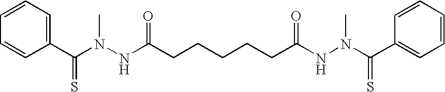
C1(C(N(NC(CCCCCC(NN(C(C2=CC=CC=C2)=S)C)=O)=O)C)=S)=CC=CC=C1
